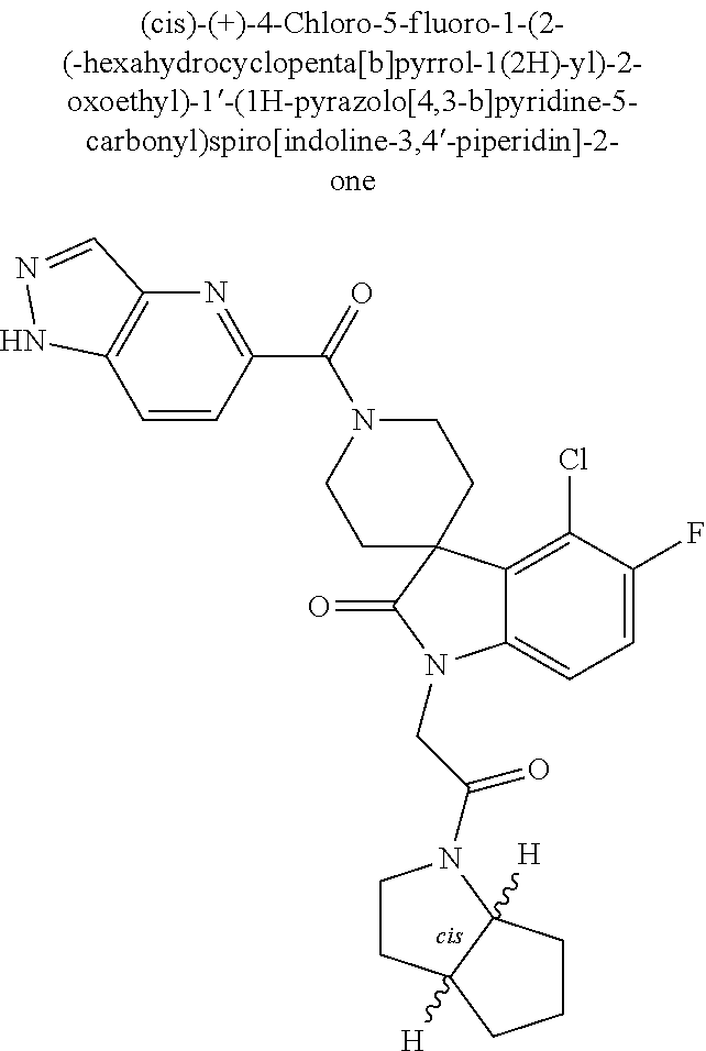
C12=C(Cl)C(F)=CC=C1N(CC(=O)N1CCC3([H])C1([H])CCC3)C(=O)C21CCN(C(=O)C2=NC3=C(C=C2)NN=C3)CC1.[cis]
